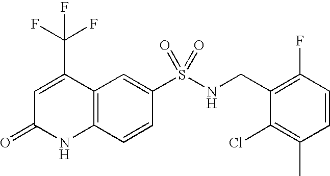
C1(S(NCC2=C(F)C=CC(C)=C2Cl)(=O)=O)=CC2=C(C=C1)NC(=O)C=C2C(F)(F)F
